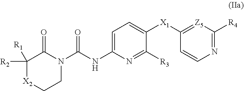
C1([R3])=NC(NC(=O)N2CC[X2]C([R2])([R1])C2=O)=CC=C1[X1]C1=[Z5]C([R4])=NC=C1
